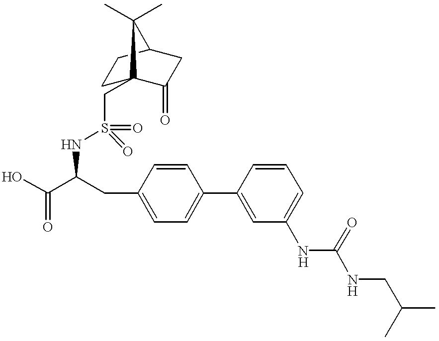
N(C(C(O)=O)CC1=CC=C(C2=CC(NC(=O)NCC(C)C)=CC=C2)C=C1)S(=O)(=O)CC12CCC(CC1=O)C2(C)C
